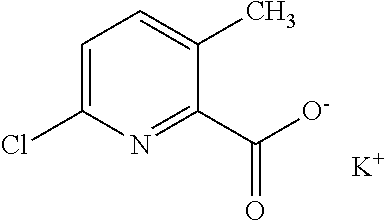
C1=C(Cl)N=C(C([O-])=O)C(C)=C1.[K]
